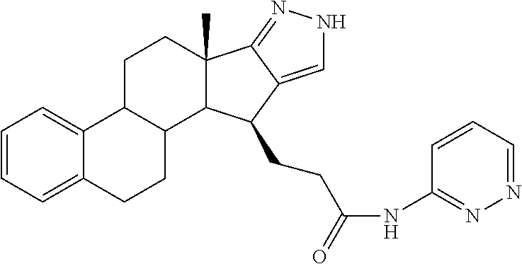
C1=CC=C2C(=C1)C1C(CC2)C2C(C)(CC1)C1=NNC=C1C2CCC(NC1=NN=CC=C1)=O
